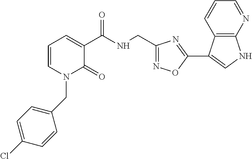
C1=CN(CC2=CC=C(Cl)C=C2)C(=O)C(C(NCC2=NOC(C3=CNC4=C3C=CC=N4)=N2)=O)=C1
